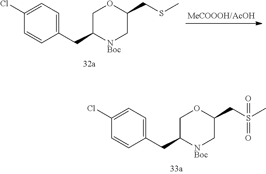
C1(Cl)=CC=C(CC2[NBoc]CC(CS(C)(=O)=O)OC2)C=C1.C1(Cl)=CC=C(CC2[NBoc]CC(CSC)OC2)C=C1
